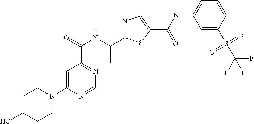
C1=C(N2CCC(O)CC2)N=CN=C1C(NC(C1=NC=C(C(=O)NC2=CC=CC(S(C(F)(F)F)(=O)=O)=C2)S1)C)=O
